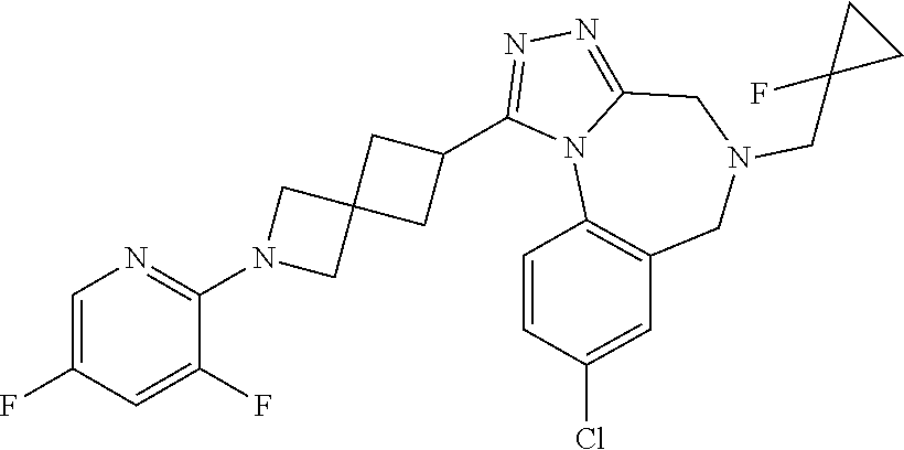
C1(F)=CN=C(N2CC3(C2)CC(C2=NN=C4N2C2=C(CN(CC5(F)CC5)C4)C=C(Cl)C=C2)C3)C(F)=C1
